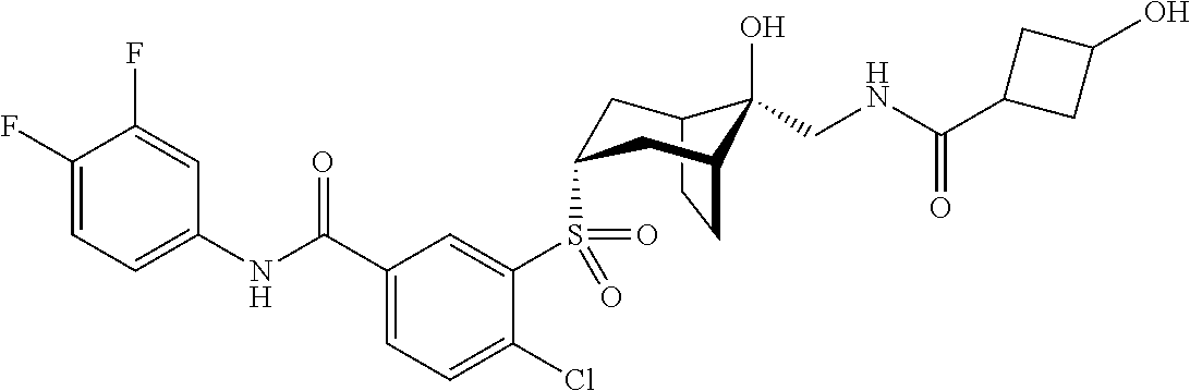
C12CCC(CC(S(C3=CC(C(NC4=CC=C(F)C(F)=C4)=O)=CC=C3Cl)(=O)=O)C1)C2(O)CNC(C1CC(O)C1)=O
